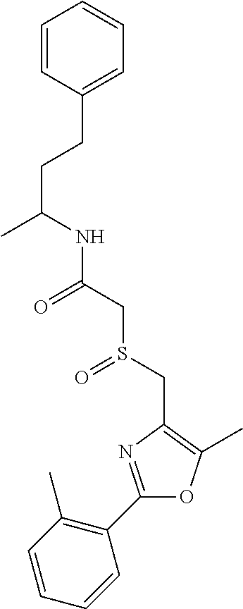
CC(CCC1=CC=CC=C1)NC(CS(CC1=C(C)OC(C2=C(C)C=CC=C2)=N1)=O)=O
